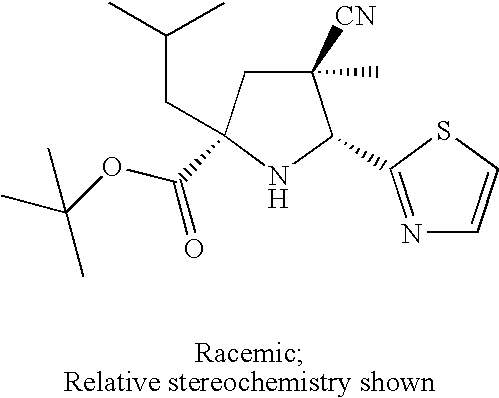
C1([CN])(C)CC(CC(C)C)(C(OC(C)(C)C)=O)NC1C1=NC=CS1
